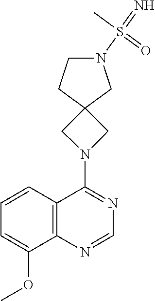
C12=C(N=CN=C1N1CC3(C1)CN(S(=N)(C)=O)CC3)C(OC)=CC=C2
